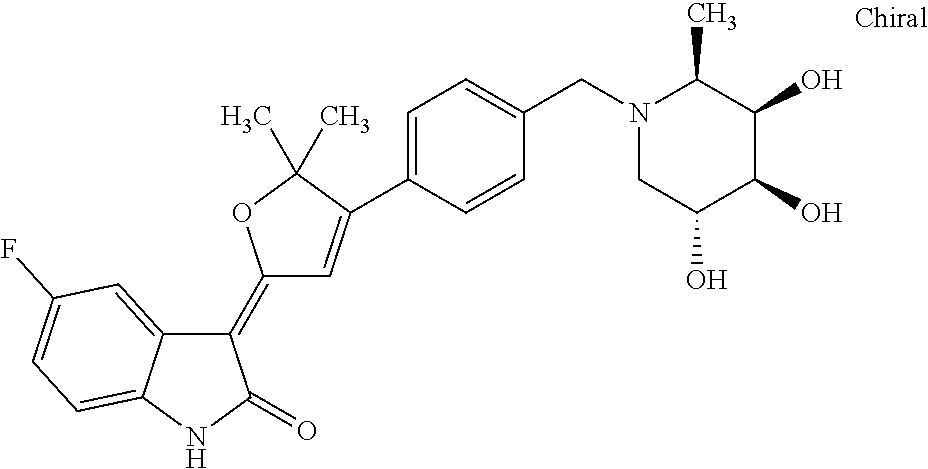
C1(=C2C=C(C3=CC=C(CN4C(C)C(O)C(O)C(O)C4)C=C3)C(C)(C)O2)C2=CC(F)=CC=C2NC1=O
